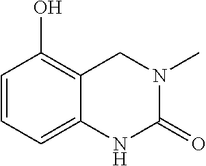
C1=CC(O)=C2C(=C1)NC(=O)N(C)C2
